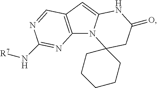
C12=C(C=C3N1C1(CC(=O)N3)CCCCC1)C=NC(N[R7])=N2
